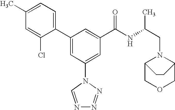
C1(C2=CC(N3C=NN=N3)=CC(C(NC(CN3C4COCC3CC4)C)=O)=C2)=CC=C(C)C=C1Cl
